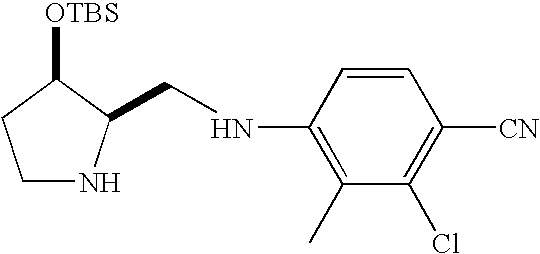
C1NC(CNC2=C(C)C(Cl)=C([CN])C=C2)C([OTBS])C1
